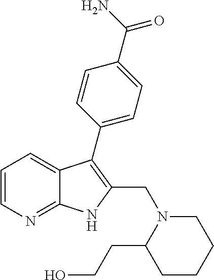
C1=CN=C2C(=C1)C(C1=CC=C(C(N)=O)C=C1)=C(CN1C(CCO)CCCC1)N2
